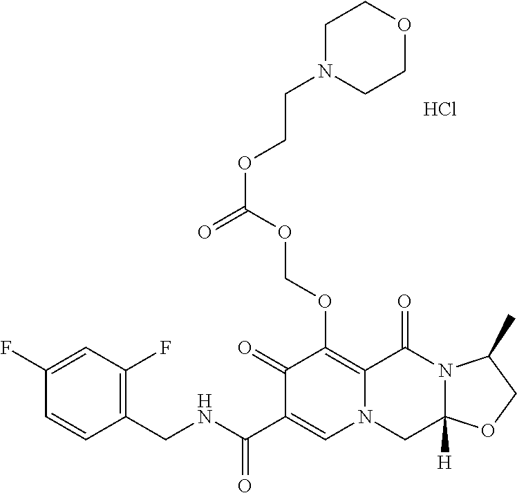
C1(F)=CC(F)=C(CNC(C2=CN3CC4([H])N(C(=O)C3=C(OCOC(=O)OCCN3CCOCC3)C2=O)C(C)CO4)=O)C=C1.Cl
